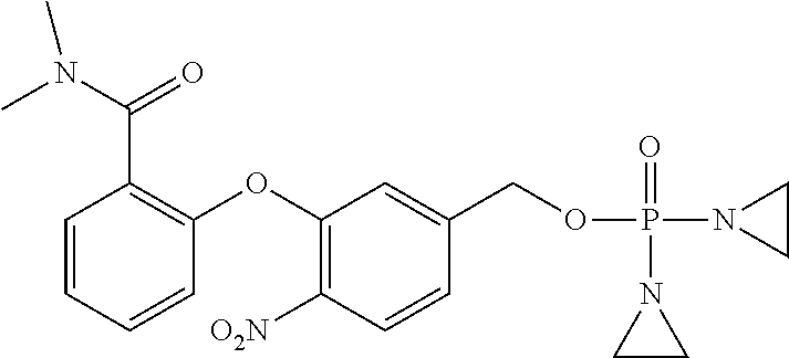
C1(OC2=C(C(N(C)C)=O)C=CC=C2)=C([O2N])C=CC(COP(N2CC2)(=O)N2CC2)=C1
